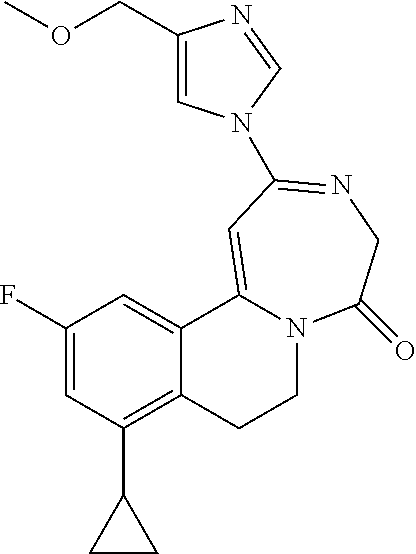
C1(F)=CC(C2CC2)=C2C(=C1)C1=CC(N3C=C(COC)N=C3)=NCC(=O)N1CC2
